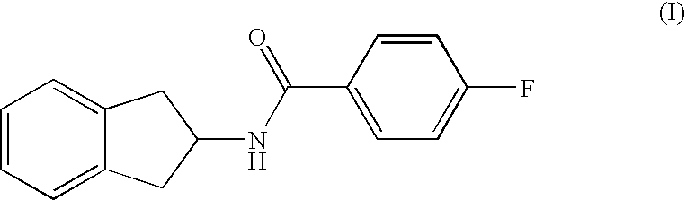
C1=C2C(=CC=C1)CC(NC(C1=CC=C(F)C=C1)=O)C2
